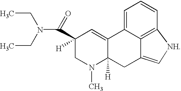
C1(C(N(CC)CC)=O)([H])CN(C)C2([H])C(=C1)C1=CC=CC3=C1C(=C[NH]3)C2
